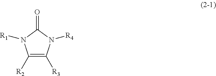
C1([R2])=C([R3])N([R4])C(=O)N1[R1]
